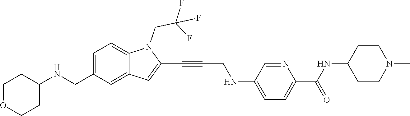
C1OCCC(NCC2=CC=C3C(=C2)C=C(C#CCNC2=CC=C(C(NC4CCN(C)CC4)=O)N=C2)N3CC(F)(F)F)C1
